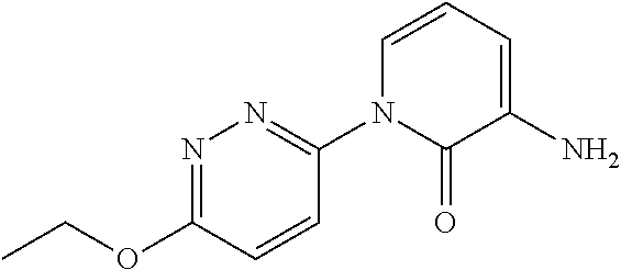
CCOC1=NN=C(N2C(=O)C(N)=CC=C2)C=C1
